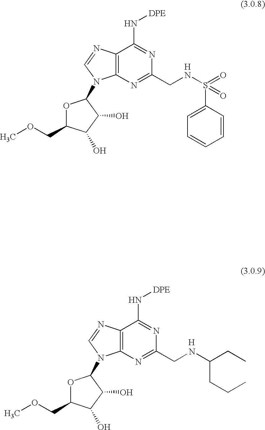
O1C(COC)C(O)C(O)C1N1C2=C(C(N[DPE])=NC(CNC(CCC)CC)=N2)N=C1.[H].O1C(COC)C(O)C(O)C1N1C2=C(C(N[DPE])=NC(CNS(=O)(=O)C3=CC=CC=C3)=N2)N=C1.[H]
